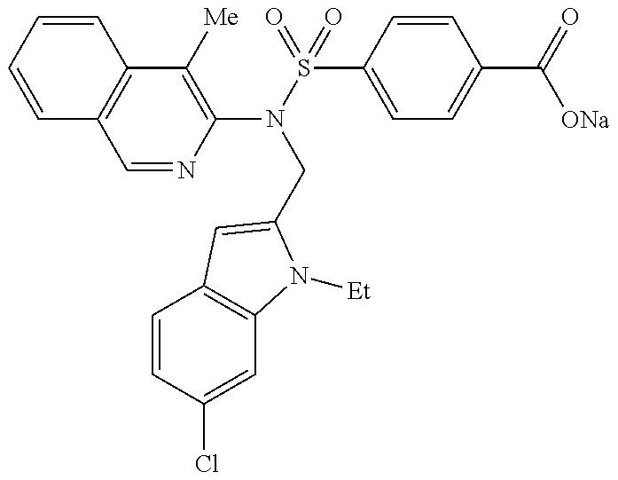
C1(N(S(=O)(C2=CC=C(C(=O)[ONa])C=C2)=O)CC2=CC3=C(C=C(Cl)C=C3)N2[Et])=C([Me])C2=C(C=N1)C=CC=C2
